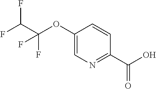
C1(OC(C(F)F)(F)F)=CN=C(C(O)=O)C=C1
